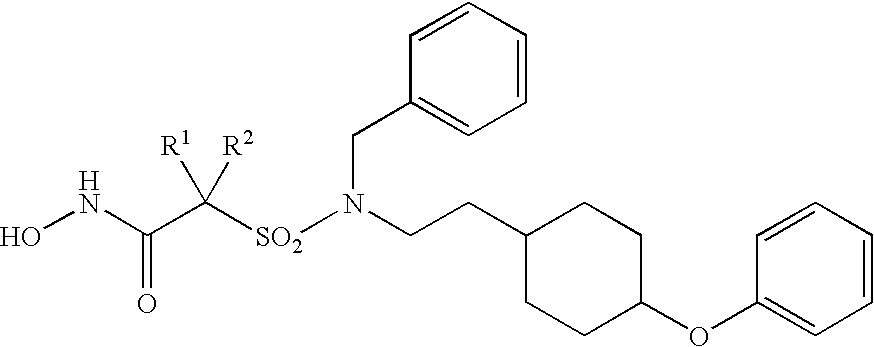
N(CCC1CCC(OC2=CC=CC=C2)CC1)([SO2]C(C(NO)=O)([R1])[R2])CC1=CC=CC=C1
